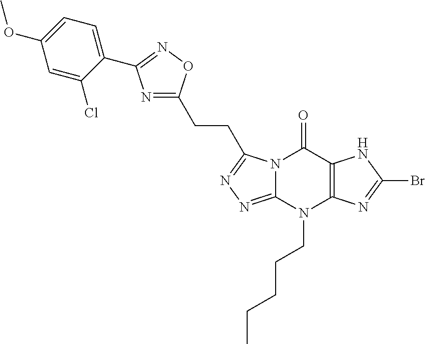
N1=C(CCC2=NN=C3N2C(=O)C2=C(N=C(Br)N2)N3CCCCC)ON=C1C1=CC=C(OC)C=C1Cl
